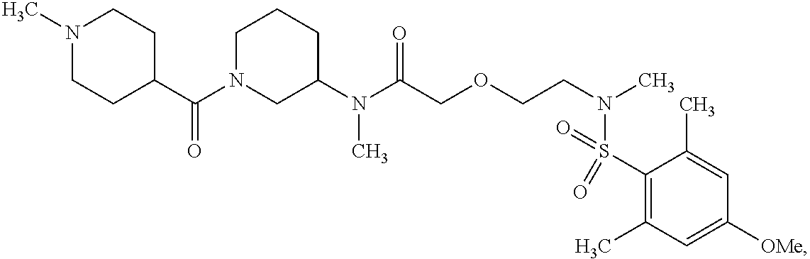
N(C(COCCN(C)S(C1=C(C)C=C([OMe])C=C1C)(=O)=O)=O)(C)C1CCCN(C(C2CCN(C)CC2)=O)C1
